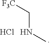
C(NC)[F3C].Cl
